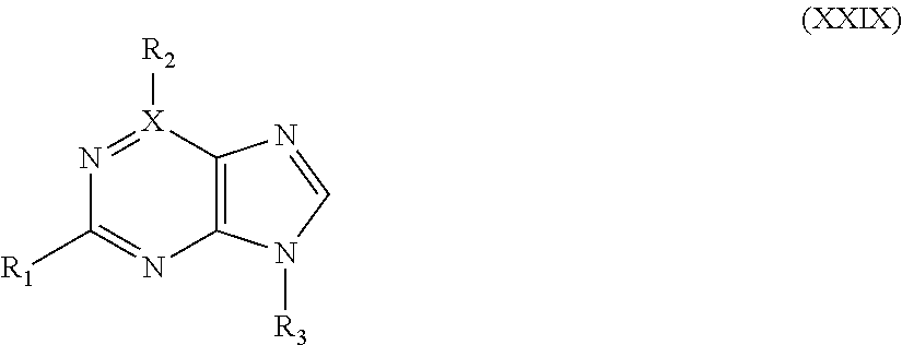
C1([R1])=NC2=C([X]([R2])=N1)N=CN2[R3]
